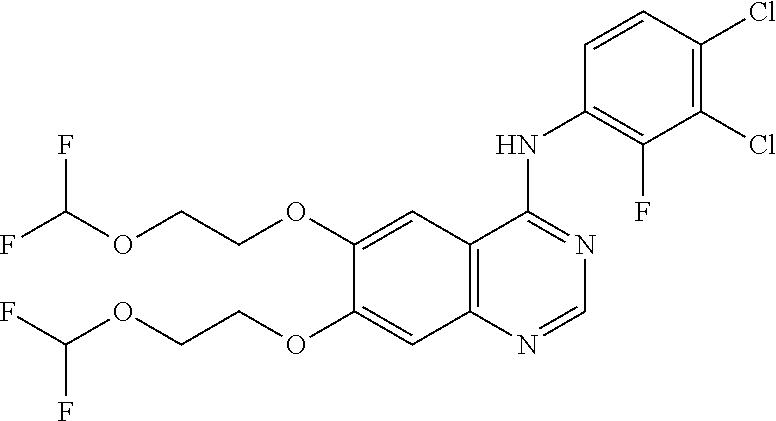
C12=C(C=C(OCCOC(F)F)C(OCCOC(F)F)=C1)C(NC1=C(F)C(Cl)=C(Cl)C=C1)=NC=N2
